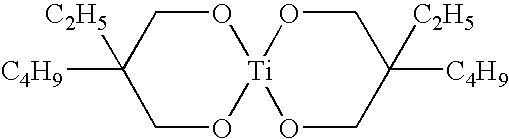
O1CC([C4H9])([C2H5])CO[Ti]12OCC([C4H9])([C2H5])CO2
